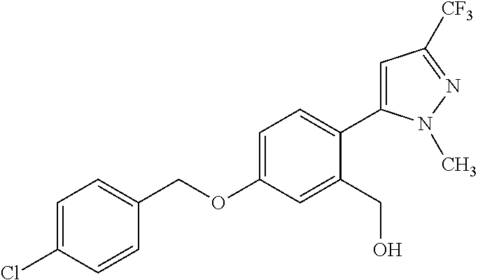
C1(OCC2=CC=C(Cl)C=C2)=CC=C(C2=CC([CF3])=NN2C)C(CO)=C1
